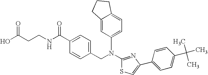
N(C1=NC(C2=CC=C(C(C)(C)C)C=C2)=CS1)(CC1=CC=C(C(NCCC(O)=O)=O)C=C1)C1=CC=C2C(=C1)CCC2
